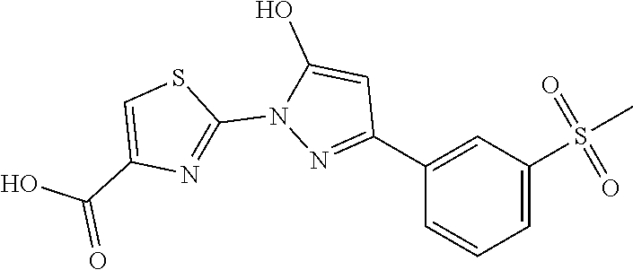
C1(C2=NN(C3=NC(C(O)=O)=CS3)C(O)=C2)=CC(S(C)(=O)=O)=CC=C1
